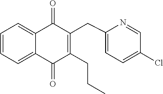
C1=CC=C2C(=C1)C(=O)C(CC1=CC=C(Cl)C=N1)=C(CCC)C2=O
